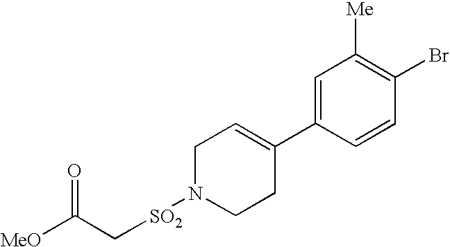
[MeO]C(C[SO2]N1CCC(C2=CC([Me])=C(Br)C=C2)=CC1)=O
